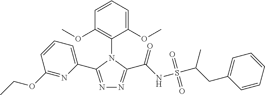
N1=C(C2=CC=CC(OCC)=N2)N(C2=C(OC)C=CC=C2OC)C(C(NS(C(C)CC2=CC=CC=C2)(=O)=O)=O)=N1
